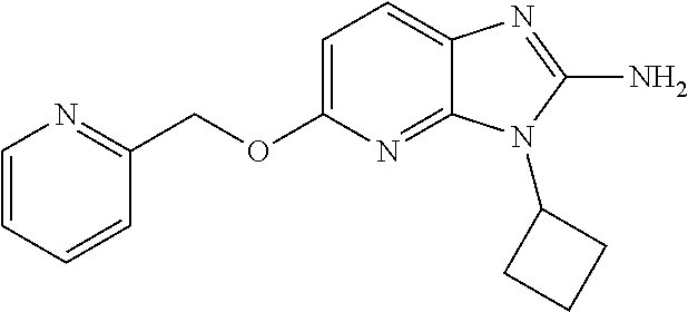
C1=C(OCC2=NC=CC=C2)N=C2C(=C1)N=C(N)N2C1CCC1
